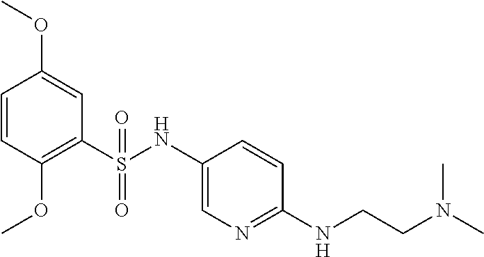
C1(S(NC2=CN=C(NCCN(C)C)C=C2)(=O)=O)=C(OC)C=CC(OC)=C1
